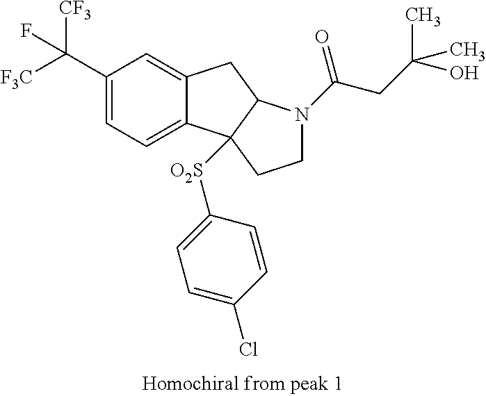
C1(C([CF3])([F3C])F)=CC=C2C(=C1)CC1C2([O2S]C2=CC=C(Cl)C=C2)CCN1C(CC(O)(C)C)=O
